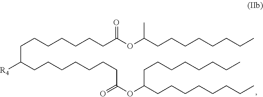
C(C(CCCCCCCC(OC(CCCCCCCC)CCCCCCCC)=O)[R4])CCCCCCC(OC(CCCCCCCC)C)=O
